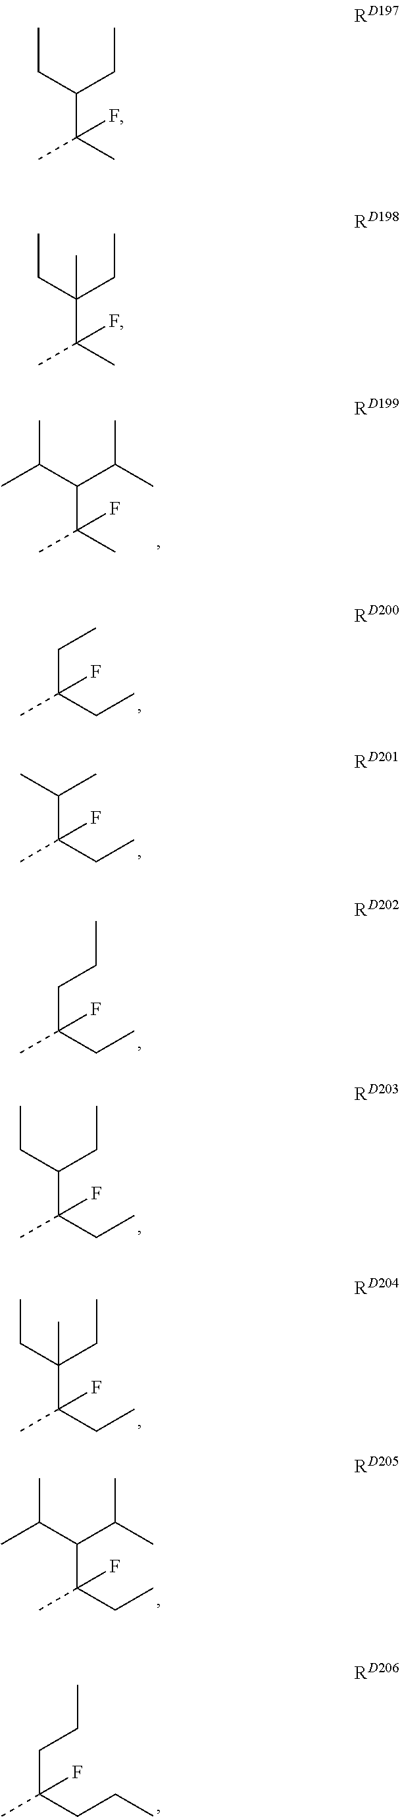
C(C(C)(F)C)(C(C)C)C(C)C.C(C(CC)(F)C)C.C(C(CC)(F)C)(C)C.C(C(CC)(F)C)CC.C(C(CC)(F)C)(CC)CC.C(C(CC)(F)C)(CC)(CC)C.C(C(CC)(F)C)(C(C)C)C(C)C.C(C(CCC)(F)C)CC.C(C(C)(F)C)(CC)CC.C(C(C)(F)C)(CC)(CC)C
